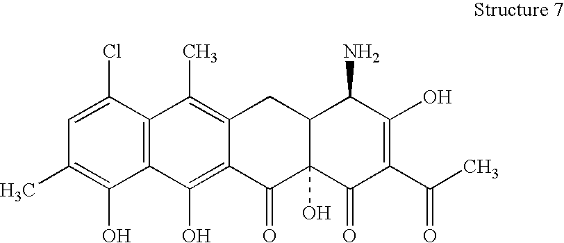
C1=C(Cl)C2=C(C(O)=C1C)C(O)=C1C(=C2C)CC2C(O)(C1=O)C(=O)C(C(C)=O)=C(O)C2N
